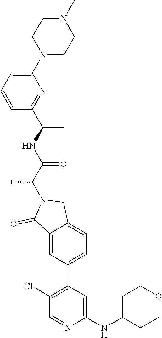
C12=CC(C3=C(Cl)C=NC(NC4CCOCC4)=C3)=CC=C1CN(C(C(=O)NC(C)C1=NC(N3CCN(C)CC3)=CC=C1)C)C2=O
